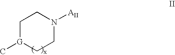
C1[G](C)CCN([AII])C1
